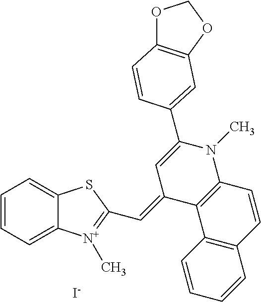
C1=CC=C2C(=C1)SC(C=C1C3=C(N(C)C(C4=CC5=C(OCO5)C=C4)=C1)C=CC1=C3C=CC=C1)=[N+]2C.[I-]
